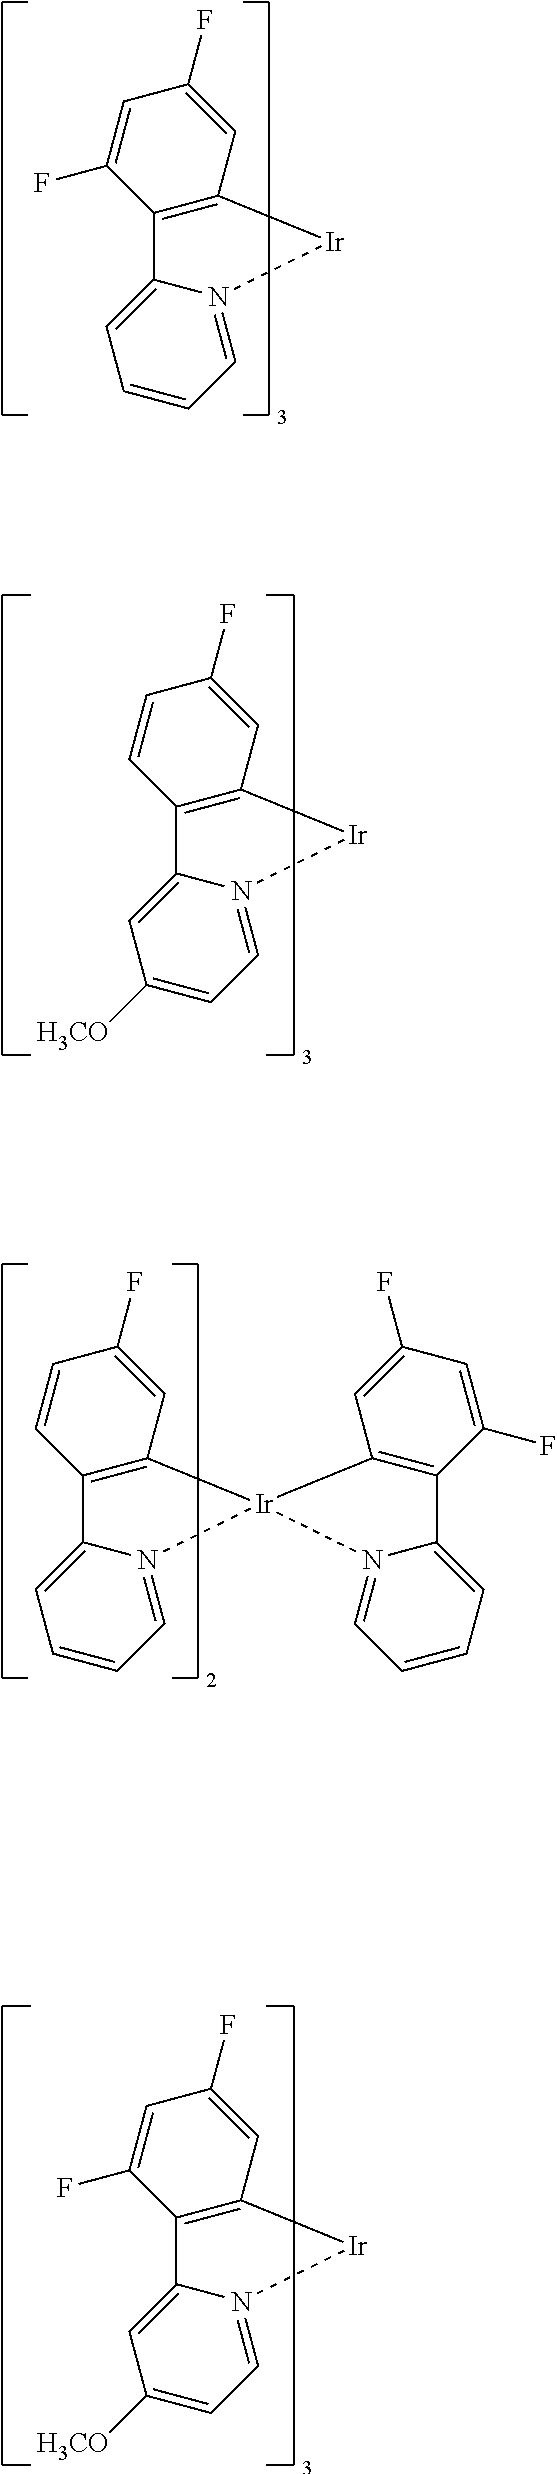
C12=C(C=C(F)C=C1F)[Ir]N1=CC=CC=C21.C12=C(C=C(F)C=C1)[Ir]N1=CC=C([H3CO])C=C21.C12=C(C=C(F)C=C1)[Ir]1(N3=CC=CC=C23)C2=C(C(F)=CC(F)=C2)C2=CC=CC=N21.C12=C(C=C(F)C=C1F)[Ir]N1=CC=C([H3CO])C=C21
